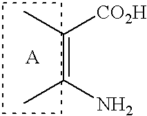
C(=C(N)C)([CO2H])C
